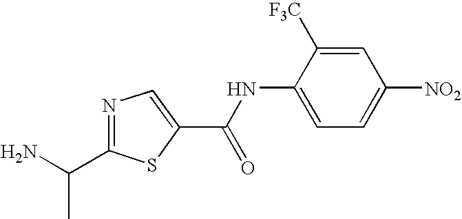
C1=C([F3C])C(NC(C2=CN=C(C(N)C)S2)=O)=CC=C1[NO2]
